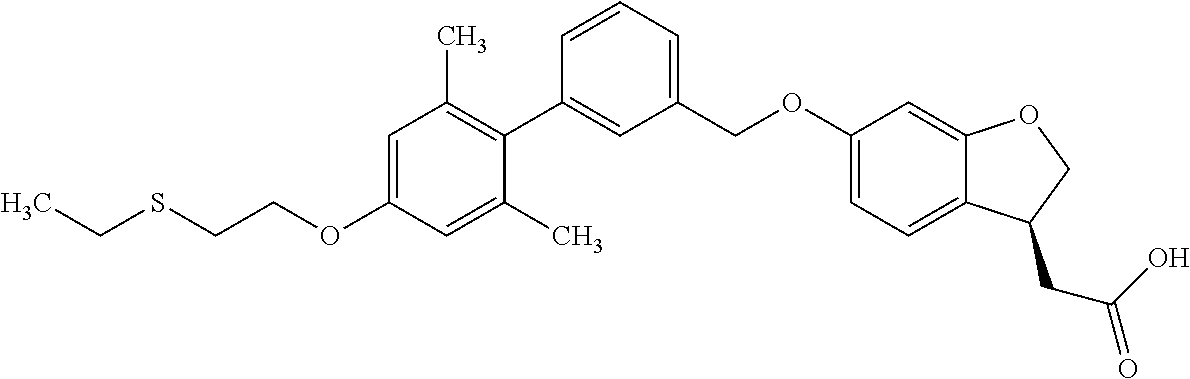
O(C1=CC(C)=C(C2=CC(COC3=CC=C4C(=C3)OCC4CC(O)=O)=CC=C2)C(C)=C1)CCSCC
